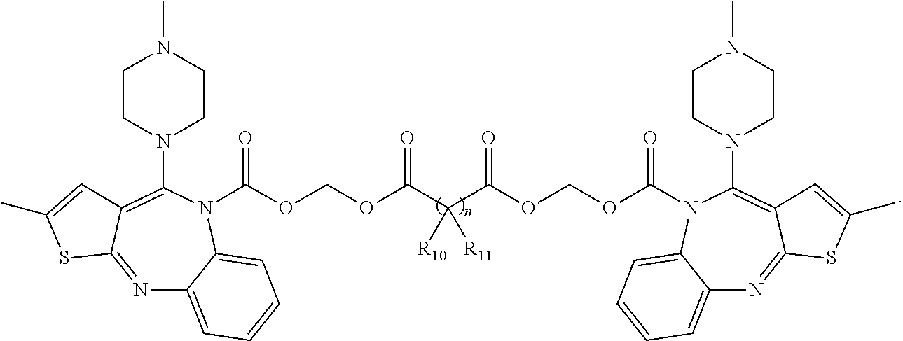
N1=C2C(=C(N3CCN(C)CC3)N(C(OCOC(C(C(OCOC(N3C(N4CCN(C)CC4)=C4C(=NC5=CC=CC=C53)SC(C)=C4)=O)=O)([R10])[R11])=O)=O)C3=CC=CC=C13)C=C(C)S2
